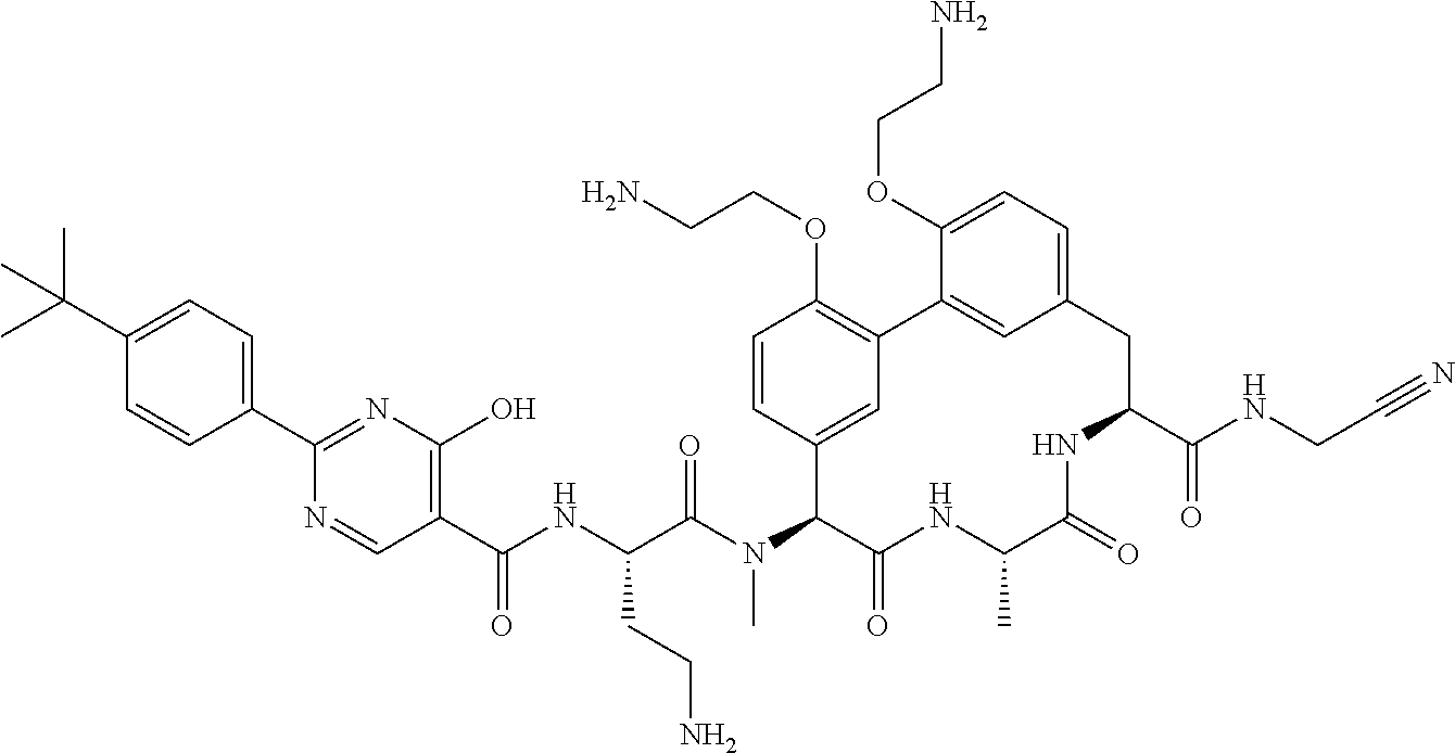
C1(C(NC(C(N(C2C(=O)NC(C)C(=O)NC(C(NCC#N)=O)CC3=CC=C(OCCN)C(=C3)C3=C(OCCN)C=CC2=C3)C)=O)CCN)=O)=C(O)N=C(C2=CC=C(C(C)(C)C)C=C2)N=C1
